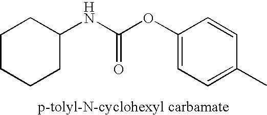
C1CCCC(NC(OC2=CC=C(C)C=C2)=O)C1
